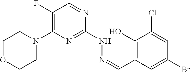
C1OCCN(C2=C(F)C=NC(NN=CC3=C(O)C(Cl)=CC(Br)=C3)=N2)C1
